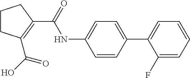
C1CCC(C(NC2=CC=C(C3=CC=CC=C3F)C=C2)=O)=C1C(O)=O
